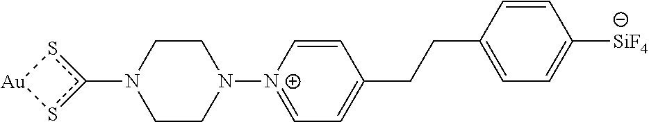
N1(c2s[Au]s2)CCN([N+]2=CC=C(CCC3=CC=C([SiF4])C=C3)C=C2)CC1
